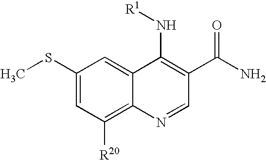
[R1]NC1=C(C(N)=O)C=NC2=C([R20])C=C(SC)C=C12
